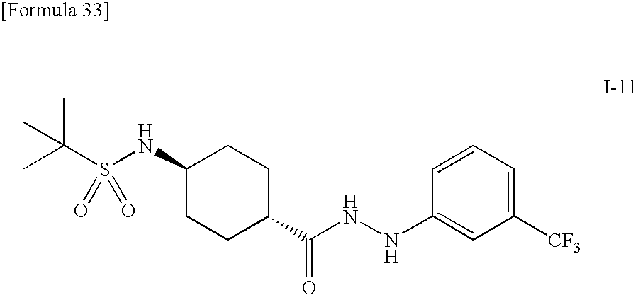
C1(NS(C(C)(C)C)(=O)=O)CCC(C(NNC2=CC([CF3])=CC=C2)=O)CC1
